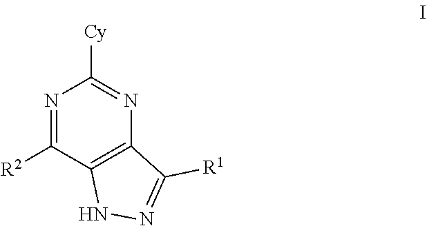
N1N=C([R1])C2=C1C([R2])=NC([Cy])=N2
